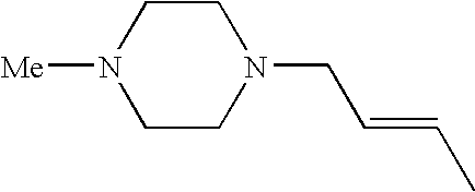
C1CN(CC=CC)CCN1[Me]
